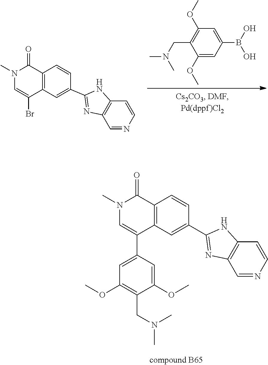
C1(OC)=C(CN(C)C)C(OC)=CC(C2=CN(C)C(=O)C3=C2C=C(C2=NC4=C(C=CN=C4)N2)C=C3)=C1.C1(OC)=CC(B(O)O)=CC(OC)=C1CN(C)C.C12=C(C=CC(C3=NC4=C(C=CN=C4)N3)=C1)C(=O)N(C)C=C2Br
